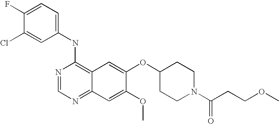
C1=C(Cl)C(F)=CC=C1NC1=C2C(=NC=N1)C=C(OC)C(OC1CCN(C(CCOC)=O)CC1)=C2
